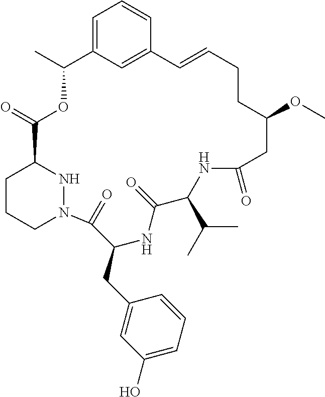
C1CCN2NC1C(=O)OC(C)C1=CC=CC(=C1)C=CCCC(OC)CC(=O)NC(C(C)C)C(=O)NC(CC1=CC(O)=CC=C1)C2=O
